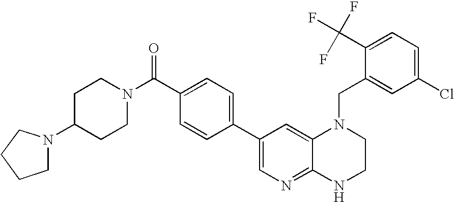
C1(C2=CN=C3C(=C2)N(CC2=CC(Cl)=CC=C2C(F)(F)F)CCN3)=CC=C(C(N2CCC(N3CCCC3)CC2)=O)C=C1
